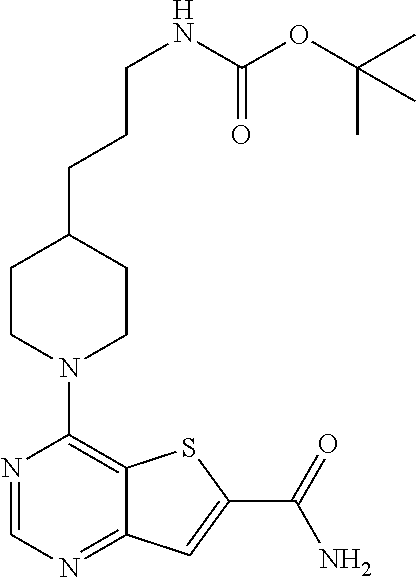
N1=CN=C2C(=C1N1CCC(CCCNC(OC(C)(C)C)=O)CC1)SC(C(=O)N)=C2
